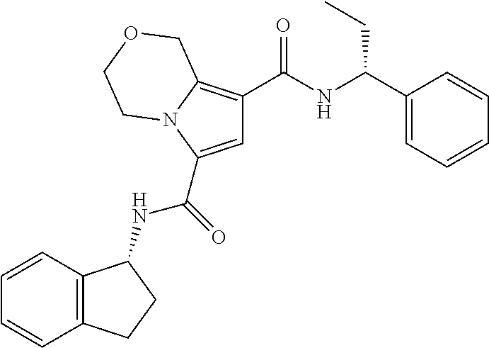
C(=O)(C1=CC(C(NC(C2=CC=CC=C2)CC)=O)=C2N1CCOC2)NC1C2=C(CC1)C=CC=C2
